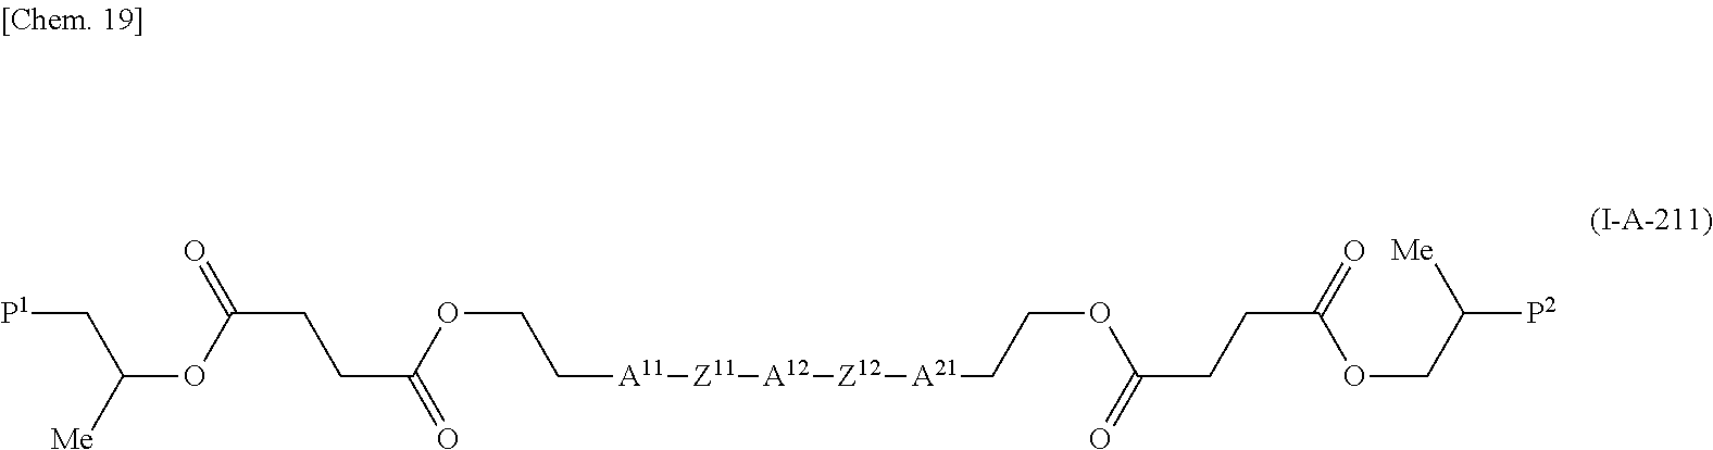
C([P1])C(OC(CCC(=O)OCC[A11][Z11][A12][Z12][A21]CCOC(=O)CCC(OCC([P2])[Me])=O)=O)[Me]
